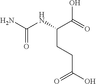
C(NC(C(=O)O)CCC(O)=O)(N)=O
